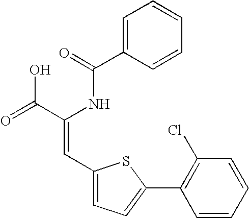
C1=C(C(=O)NC(C(=O)O)=CC2=CC=C(C3=C(Cl)C=CC=C3)S2)C=CC=C1
